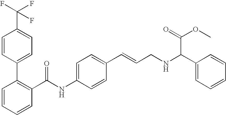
C1=CC=CC(C2=CC=C(C(F)(F)F)C=C2)=C1C(NC1=CC=C(C=CCNC(C2=CC=CC=C2)C(=O)OC)C=C1)=O
